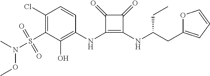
C1(Cl)=C(S(=O)(N(C)OC)=O)C(O)=C(NC2=C(NC(CC)CC3=CC=CO3)C(=O)C2=O)C=C1
